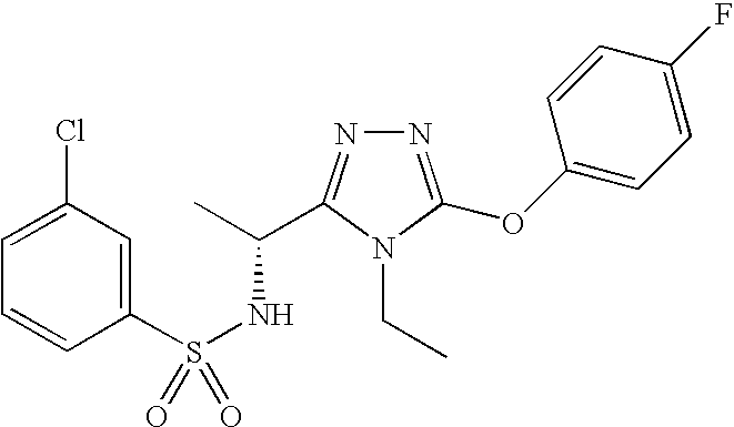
S(NC(C)C1=NN=C(OC2=CC=C(F)C=C2)N1CC)(=O)(C1=CC(Cl)=CC=C1)=O
